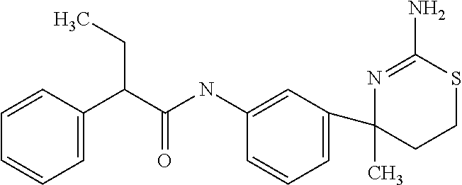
C1(C)(C2=CC=CC(NC(C(C3=CC=CC=C3)CC)=O)=C2)N=C(N)SCC1
